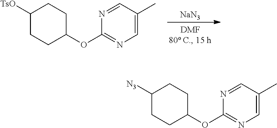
[NaN3].C1([TsO])CCC(OC2=NC=C(C)C=N2)CC1.C1([N3])CCC(OC2=NC=C(C)C=N2)CC1
